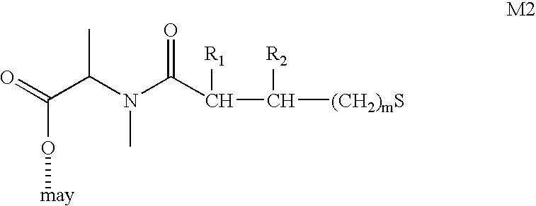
O=C(C(N(C(C(C([R2])[(CH2)mS])[R1])=O)C)C)O[may]
